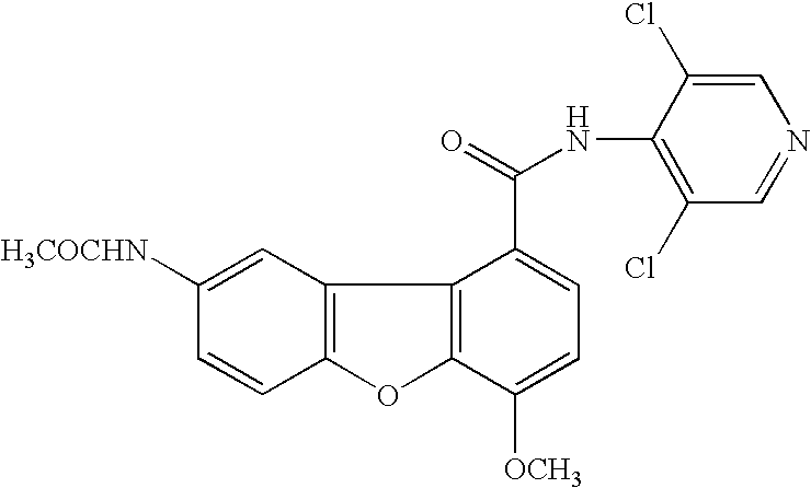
C12=C(C=C([H3COCHN])C=C1)C1=C(O2)C([OCH3])=CC=C1C(=O)NC1=C(Cl)C=NC=C1Cl
